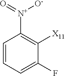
C1=CC=C(F)C([X11])=C1[N+]([O-])=O
